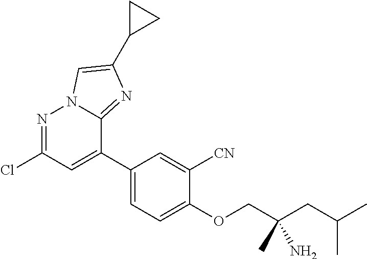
N1=C(Cl)C=C(C2=CC=C(OCC(CC(C)C)(C)N)C([CN])=C2)C2=NC(C3CC3)=CN12
